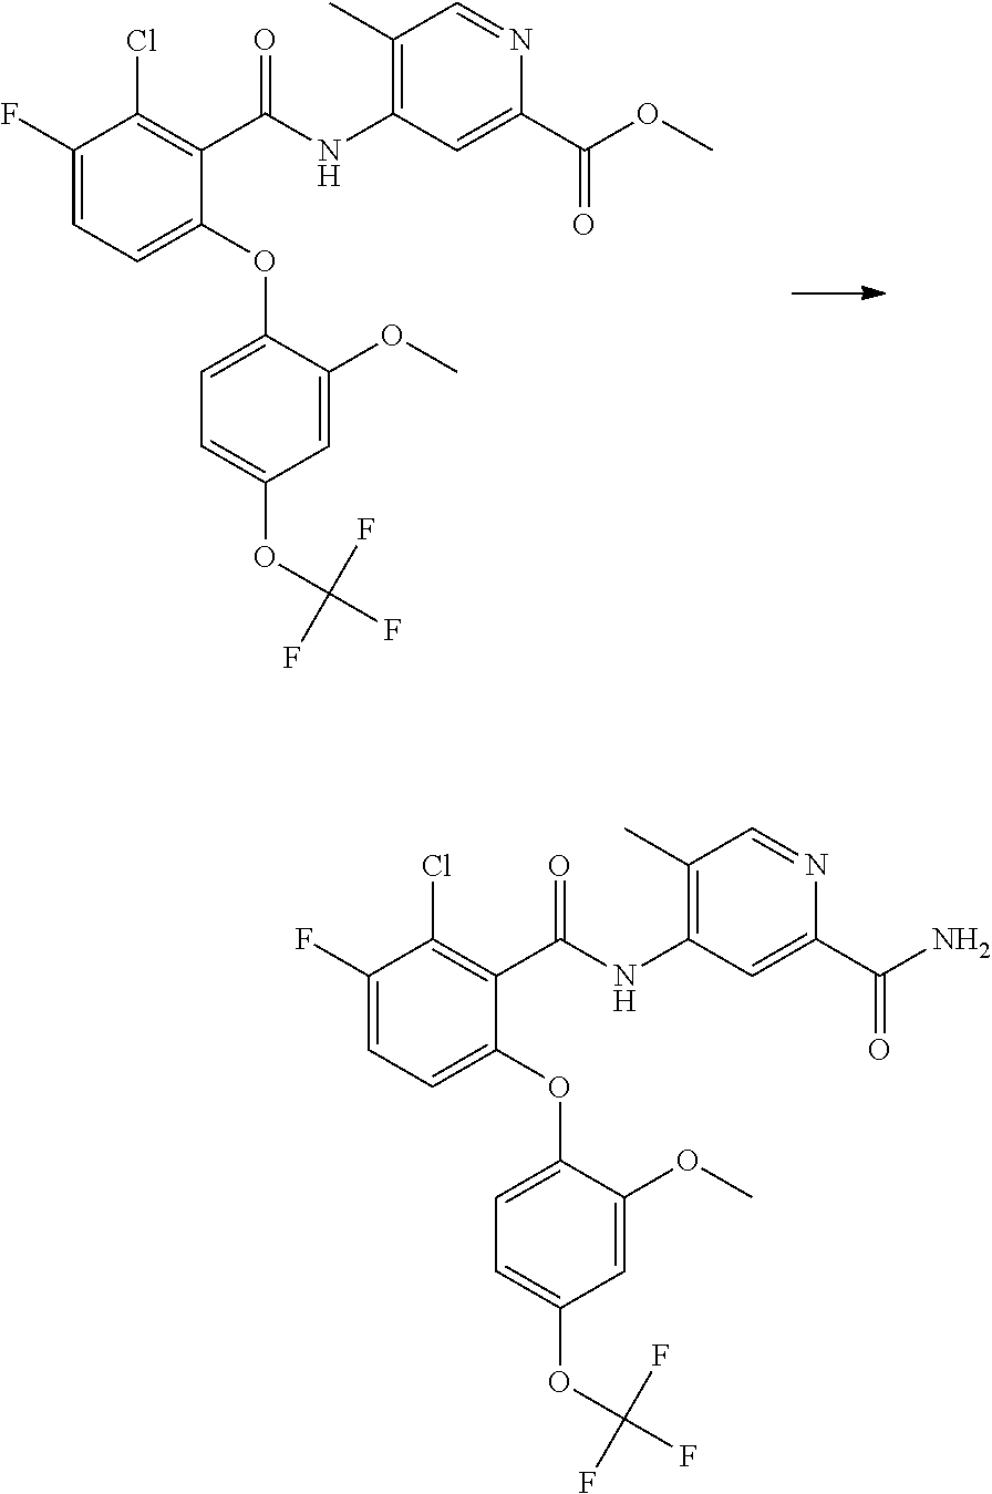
C1(F)=CC=C(OC2=CC=C(OC(F)(F)F)C=C2OC)C(C(NC2=C(C)C=NC(C(OC)=O)=C2)=O)=C1Cl.C1(F)=CC=C(OC2=CC=C(OC(F)(F)F)C=C2OC)C(C(NC2=C(C)C=NC(C(N)=O)=C2)=O)=C1Cl
